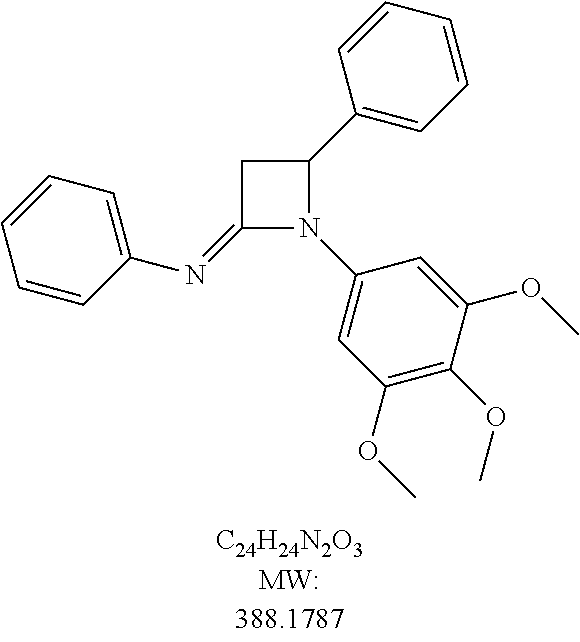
C1(=NC2=CC=CC=C2)N(C2=CC(OC)=C(OC)C(OC)=C2)C(C2=CC=CC=C2)C1
